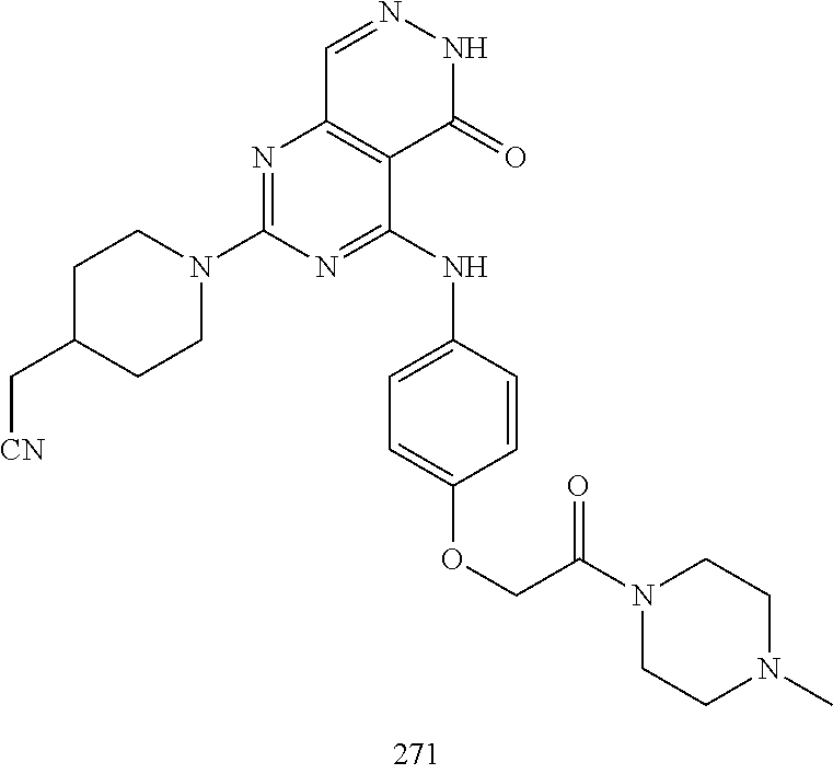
C1=NNC(=O)C2=C1N=C(N1CCC(C[CN])CC1)N=C2NC1=CC=C(OCC(N2CCN(C)CC2)=O)C=C1
